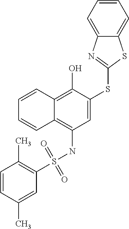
C1=C(SC2=NC3=CC=CC=C3S2)C(O)=C2C(=C1NS(C1=C(C)C=CC(C)=C1)(=O)=O)C=CC=C2
